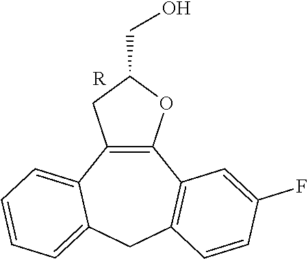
C12=C(C3=C(CC4=CC=CC=C14)C=CC(F)=C3)OC(CO)C2.[R]
